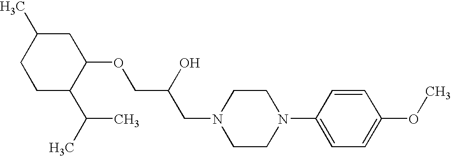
C1C(C(C)C)C(OCC(CN2CCN(C3=CC=C(OC)C=C3)CC2)O)CC(C)C1
